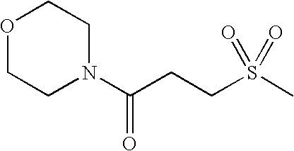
N1(C(CCS(C)(=O)=O)=O)CCOCC1
